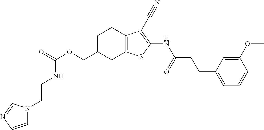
C(OCC1CC2=C(CC1)C(C#N)=C(NC(CCC1=CC=CC(OC)=C1)=O)S2)(=O)NCCN1C=CN=C1
